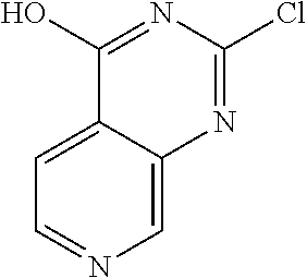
C1=NC=C2C(=C1)C(O)=NC(Cl)=N2
